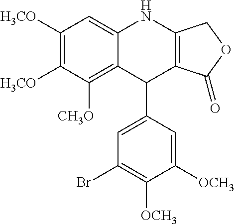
C1([H3CO])=C([H3CO])C([CH3O])=C2C(=C1)NC1=C(C2C2=CC(Br)=C([OCH3])C([OCH3])=C2)C(=O)OC1
